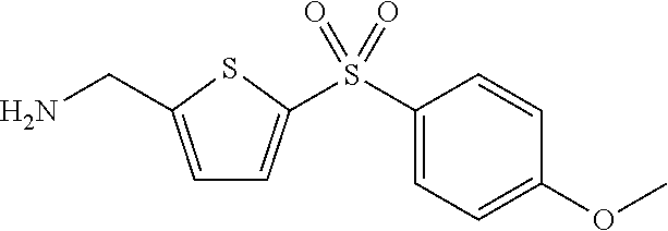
C1=C(CN)SC(S(C2=CC=C(OC)C=C2)(=O)=O)=C1
